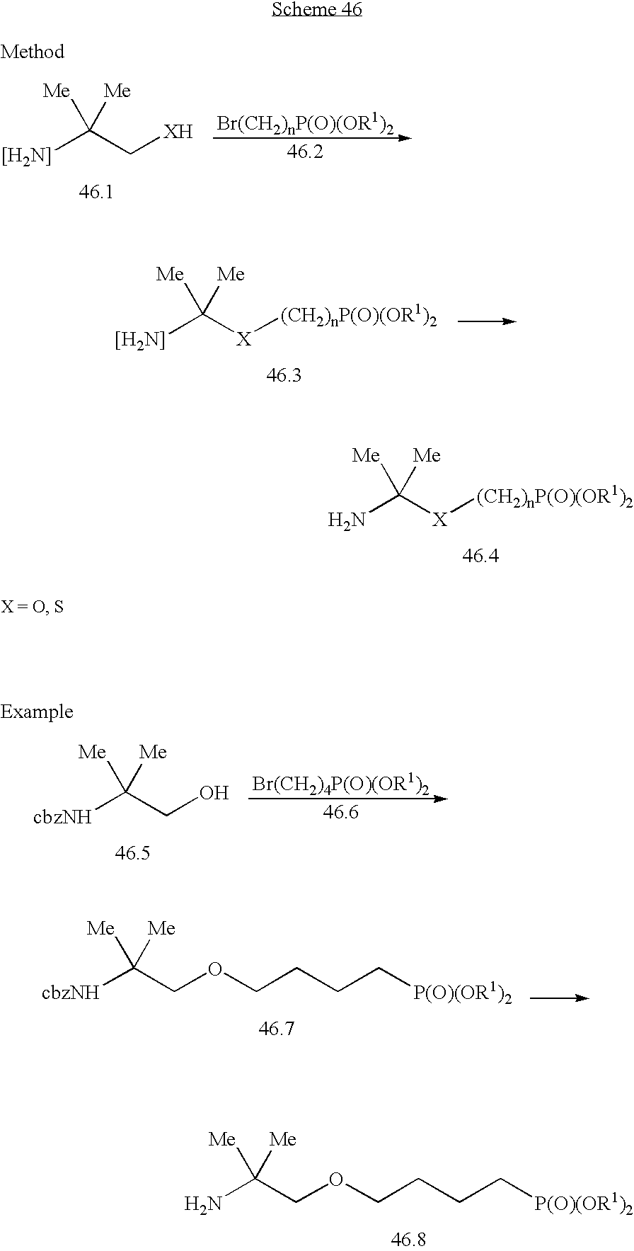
[Br(CH2)nP(O)(OR1)2].[[H2N]]C(C[XH])([Me])[Me].[[H2N]]C([X][(CH2)nP(O)(OR1)2])([Me])[Me].NC([X][(CH2)nP(O)(OR1)2])([Me])[Me].[cbzNH]C(CO)([Me])[Me].[Br(CH2)4P(O)(OR1)2].[cbzNH]C(COCCCC[P(O)(OR1)2])([Me])[Me].NC(COCCCC[P(O)(OR1)2])([Me])[Me]
